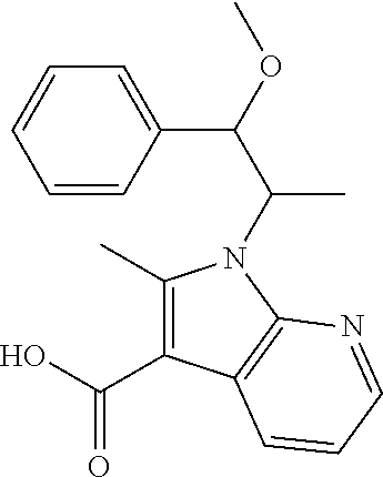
C(O)(=O)C1=C(C)N(C(C(C2=CC=CC=C2)OC)C)C2=C1C=CC=N2
